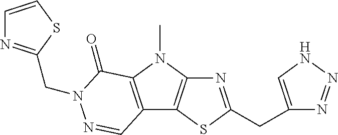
N1=C(CC2=CNN=N2)SC2=C1N(C)C1=C2C=NN(CC2=NC=CS2)C1=O
